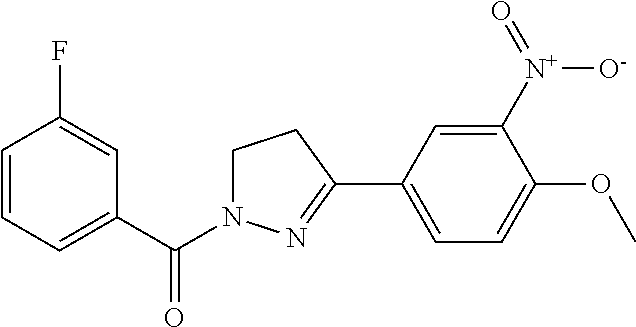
C1=CC=C(C(=O)N2CCC(C3=CC=C(OC)C([N+](=O)[O-])=C3)=N2)C=C1F
